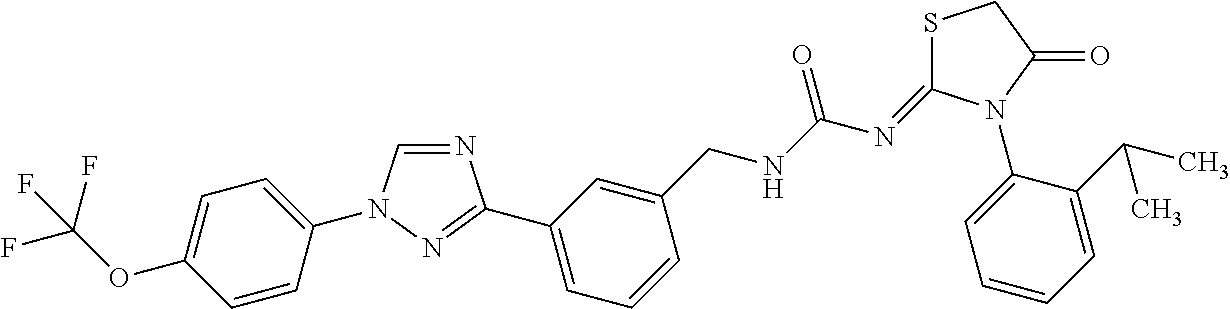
N1=CN(C2=CC=C(OC(F)(F)F)C=C2)N=C1C1=CC=CC(CNC(N=C2SCC(=O)N2C2=CC=CC=C2C(C)C)=O)=C1
